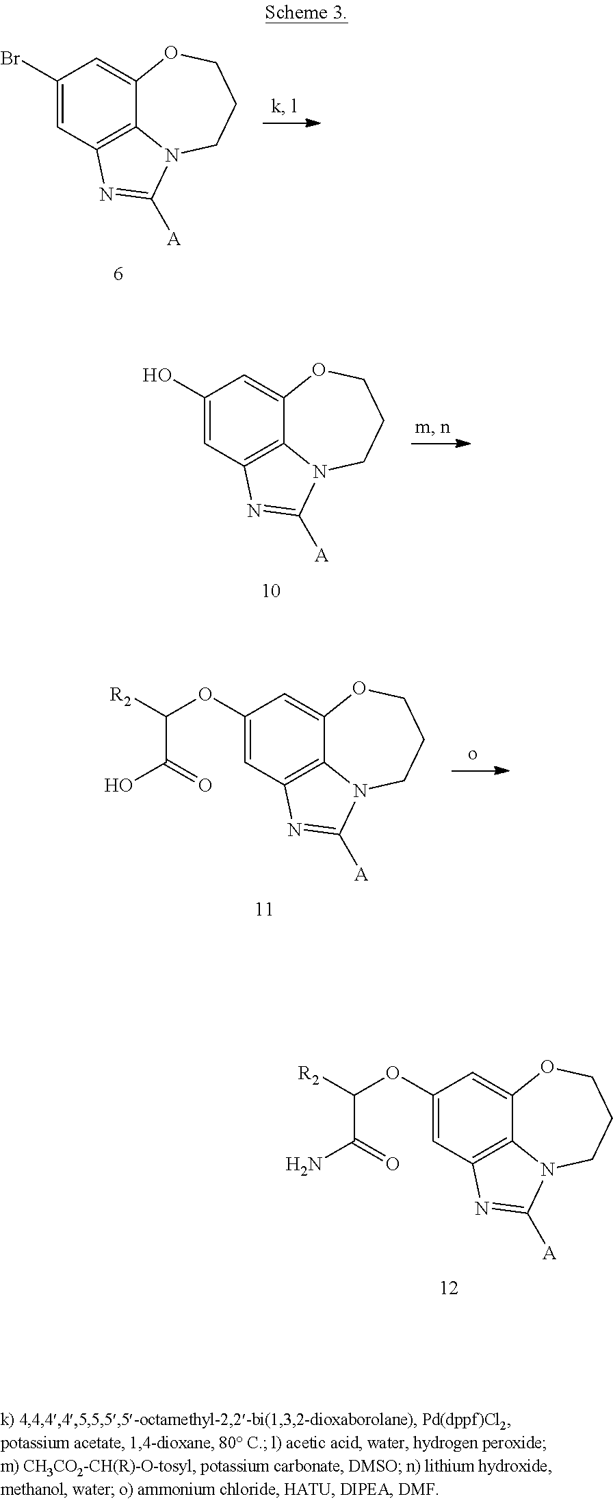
C1(OC([R2])C(N)=O)=CC2=C3C(=C1)OCCCN3C([A])=N2.C1(Br)=CC2=C3C(=C1)OCCCN3C([A])=N2.C1(O)=CC2=C3C(=C1)OCCCN3C([A])=N2.C1(OC([R2])C(O)=O)=CC2=C3C(=C1)OCCCN3C([A])=N2
